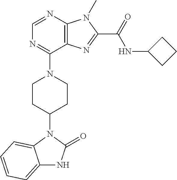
C1=NC2=C(C(N3CCC(N4C5=CC=CC=C5NC4=O)CC3)=N1)N=C(C(NC1CCC1)=O)N2C
